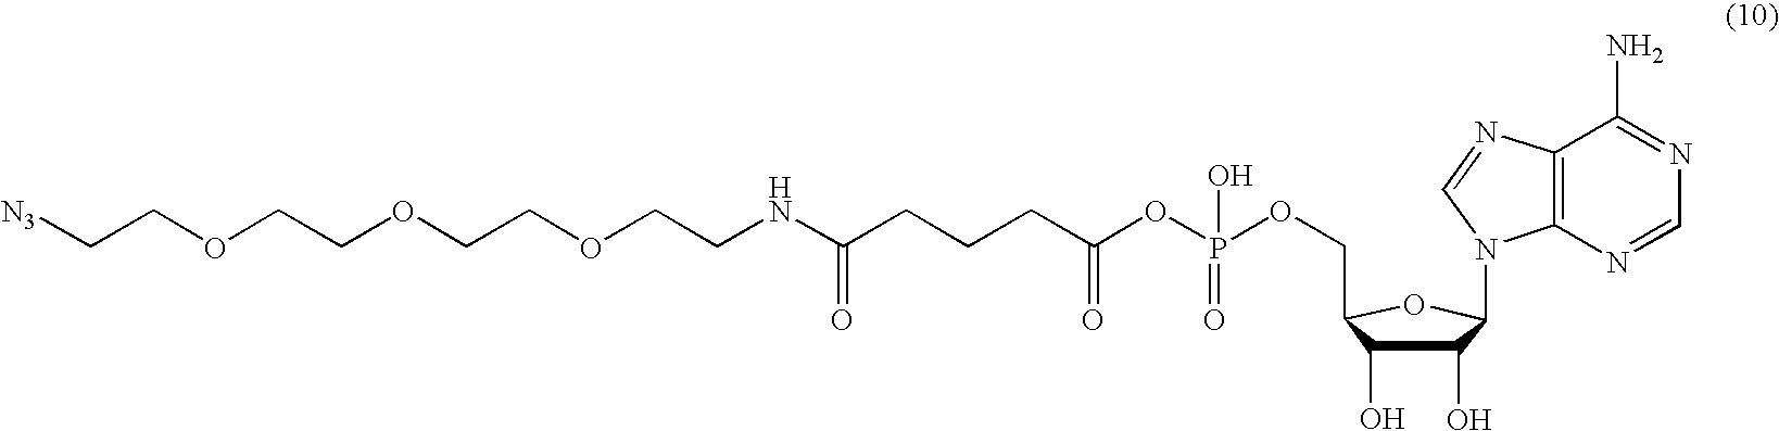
C1(O)C(O)C(COP(OC(CCCC(NCCOCCOCCOCC[N3])=O)=O)(=O)O)OC1N1C2=C(C(N)=NC=N2)N=C1
